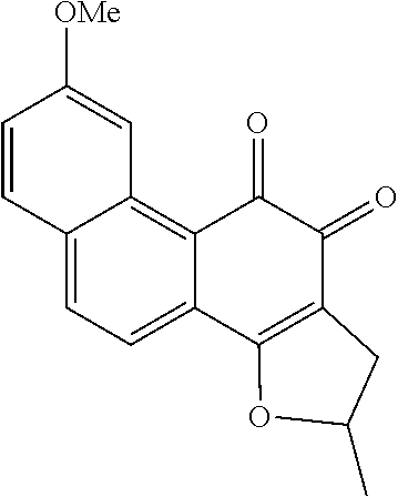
C12=CC=C3C(=C1C=C([OMe])C=C2)C(=O)C(=O)C1=C3OC(C)C1
